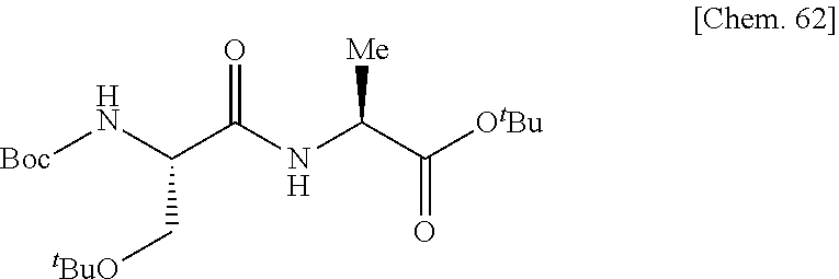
[Boc]NC(C[tBuO])C(NC(C(=O)[OtBu])[Me])=O
